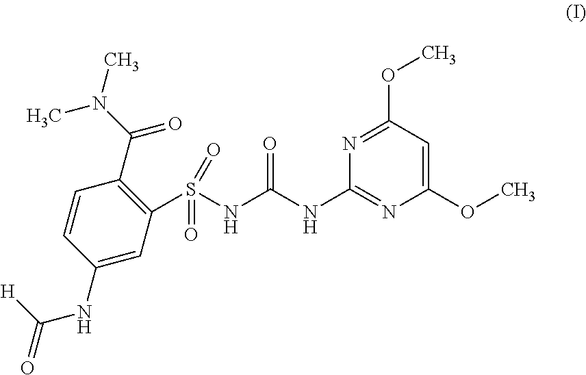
C1(NC(=O)[H])=CC(S(NC(NC2=NC(OC)=CC(OC)=N2)=O)(=O)=O)=C(C(N(C)C)=O)C=C1
